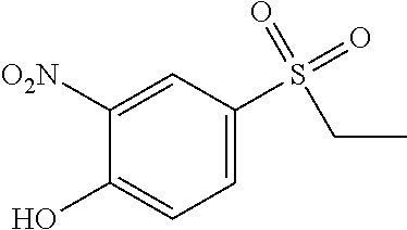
C1([O2N])=CC(S(=O)(=O)CC)=CC=C1O
